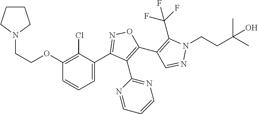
C1(C2=NOC(C3=C(C(F)(F)F)N(CCC(C)(C)O)N=C3)=C2C2=NC=CC=N2)=CC=CC(OCCN2CCCC2)=C1Cl
